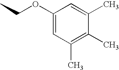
CCOC1=CC(C)=C(C)C(C)=C1
